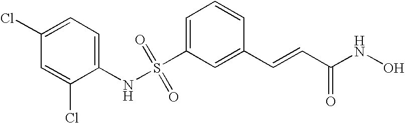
S(C1=CC=CC(C=CC(NO)=O)=C1)(NC1=CC=C(Cl)C=C1Cl)(=O)=O
